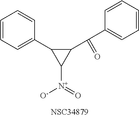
C1(C(C2=CC=CC=C2)=O)C(C2=CC=CC=C2)C1[N+]([O-])=O
